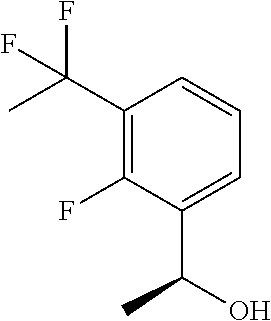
C(C1=C(F)C(C(O)C)=CC=C1)(C)(F)F
